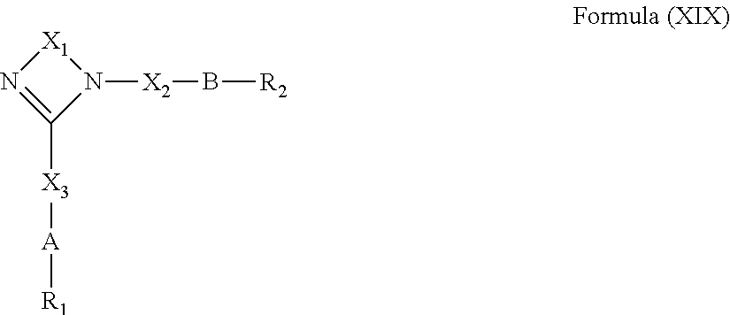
N1=C([X3][A][R1])N([X2]B[R2])[X1]1
